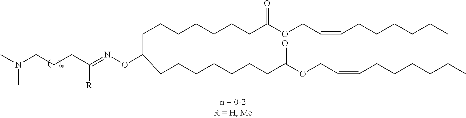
N(CCCC(=NOC(CCCCCCCC(OCC=CCCCCCC)=O)CCCCCCCC(OCC=CCCCCCC)=O)[R])(C)C
